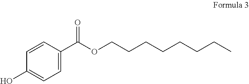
C1=C(C(OCCCCCCCC)=O)C=CC(O)=C1
